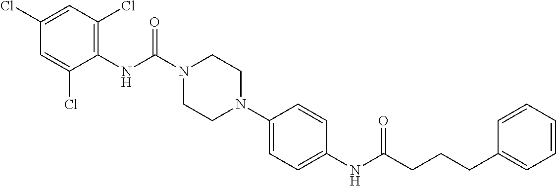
C1(NC(N2CCN(C3=CC=C(NC(CCCC4=CC=CC=C4)=O)C=C3)CC2)=O)=C(Cl)C=C(Cl)C=C1Cl
